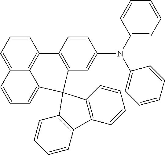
C12=C3C(=CC=C1)C=CC=C3C1(C3=C2C=CC(N(C2=CC=CC=C2)C2=CC=CC=C2)=C3)C2=C(C=CC=C2)C2=C1C=CC=C2
